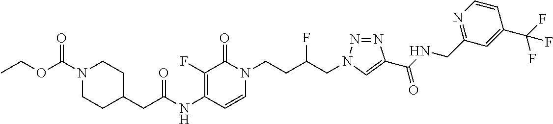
N(C1=C(F)C(=O)N(CCC(CN2N=NC(C(NCC3=NC=CC(C(F)(F)F)=C3)=O)=C2)F)C=C1)C(=O)CC1CCN(C(OCC)=O)CC1
